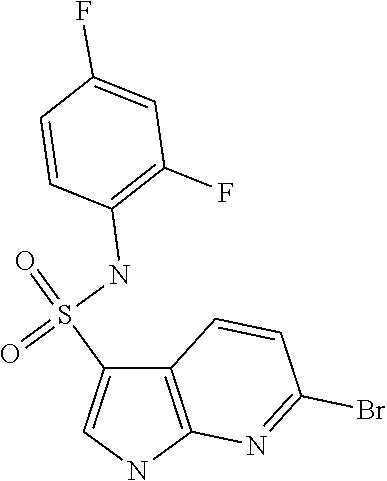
C12=C(NC=C1S(=O)(NC1=C(F)C=C(F)C=C1)=O)N=C(Br)C=C2
